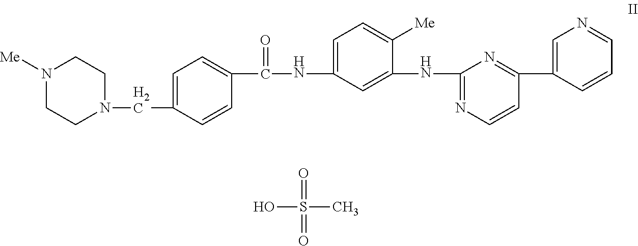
N1([Me])CCN(CC2=CC=C(C(=O)NC3=CC=C([Me])C(NC4=NC=CC(C5=CN=CC=C5)=N4)=C3)C=C2)CC1.S(=O)(=O)(C)O
